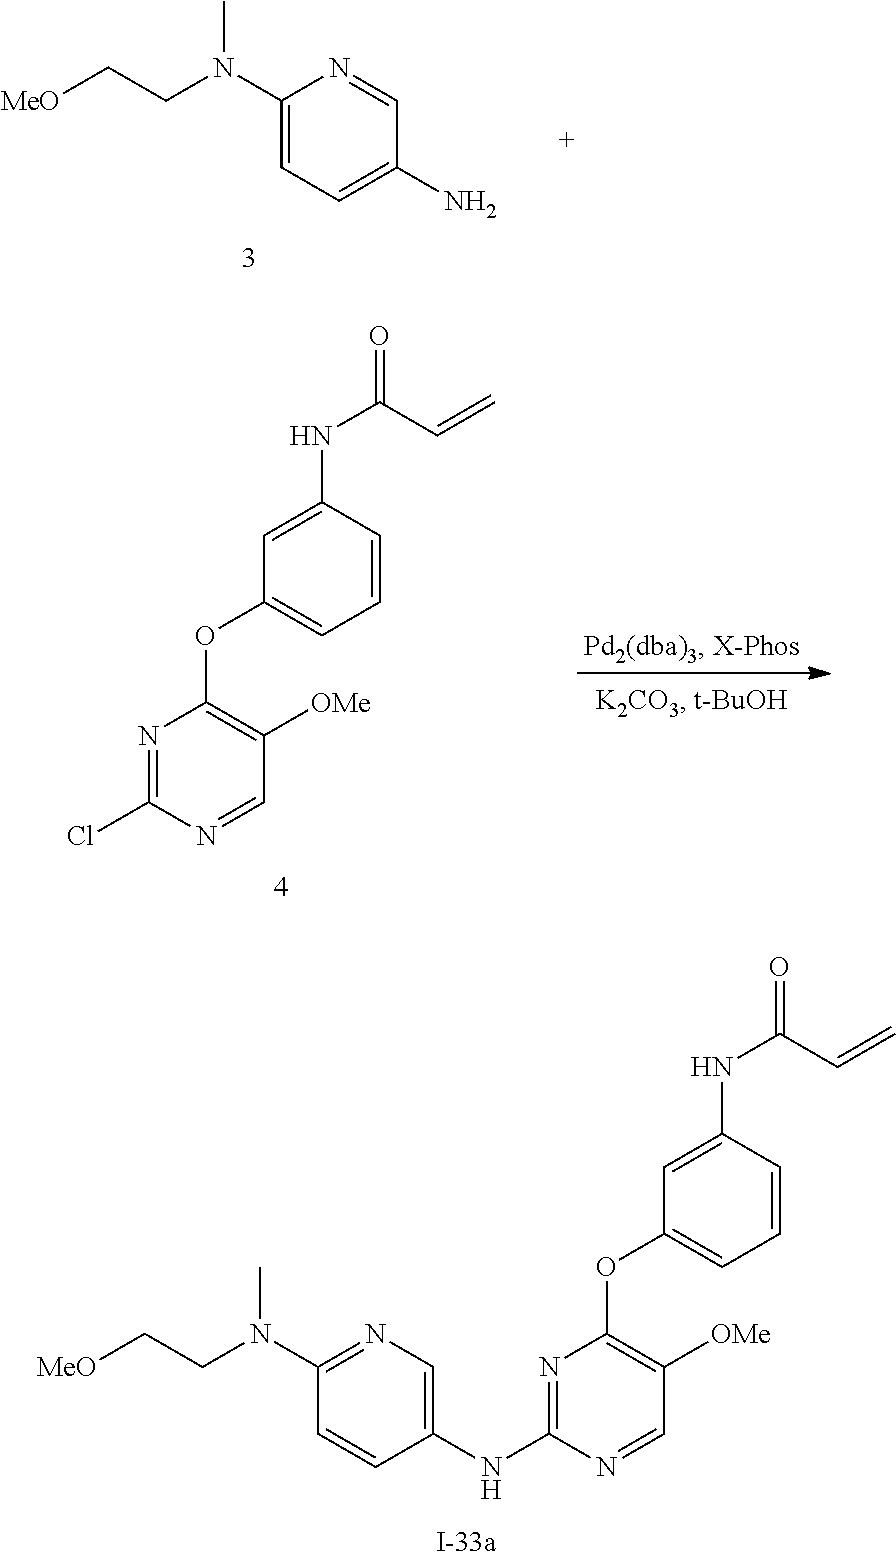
C1(N(CC[MeO])C)=CC=C(N)C=N1.N1=C(Cl)N=CC([OMe])=C1OC1=CC=CC(NC(=O)C=C)=C1.N1=C(NC2=CN=C(N(CC[MeO])C)C=C2)N=CC([OMe])=C1OC1=CC=CC(NC(=O)C=C)=C1
